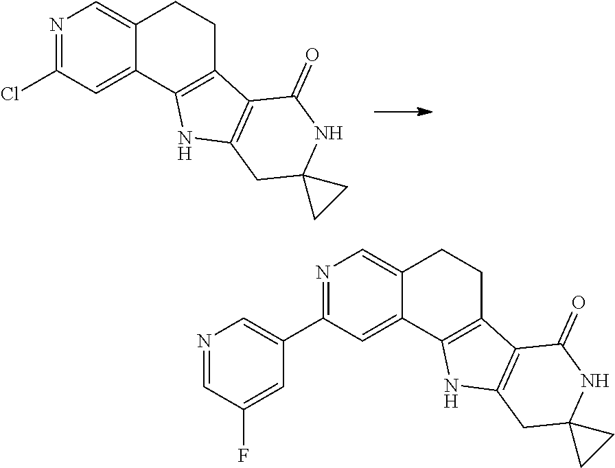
N1=C(Cl)C=C2C(=C1)CCC1=C2NC2=C1C(=O)NC1(C2)CC1.N1=C(C2=CN=CC(F)=C2)C=C2C(=C1)CCC1=C2NC2=C1C(=O)NC1(C2)CC1
